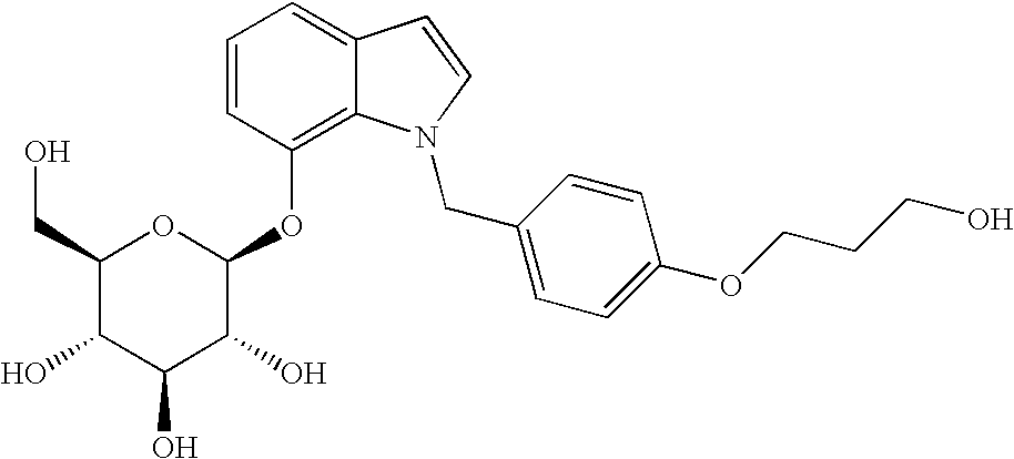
C1=CC(OC2OC(CO)C(O)C(O)C2O)=C2C(=C1)C=CN2CC1=CC=C(OCCCO)C=C1
